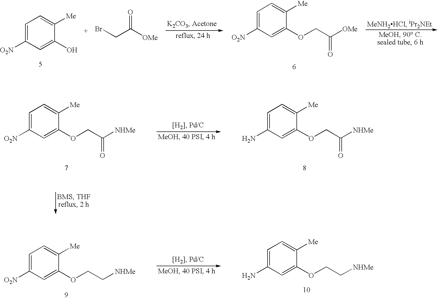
C1=C([O2N])C=C(O)C([Me])=C1.C1=C([O2N])C=C(OCC([OMe])=O)C([Me])=C1.BrCC([OMe])=O.C1=C(N)C=C(OCC([NHMe])=O)C([Me])=C1.C1=C([O2N])C=C(OCC([NHMe])=O)C([Me])=C1.C1=C([O2N])C=C(OCC[NHMe])C([Me])=C1.C1=C(N)C=C(OCC[NHMe])C([Me])=C1
